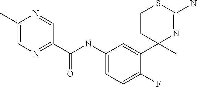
C1(C)(C2=CC(NC(C3=NC=C(C)N=C3)=O)=CC=C2F)N=C(N)SCC1
